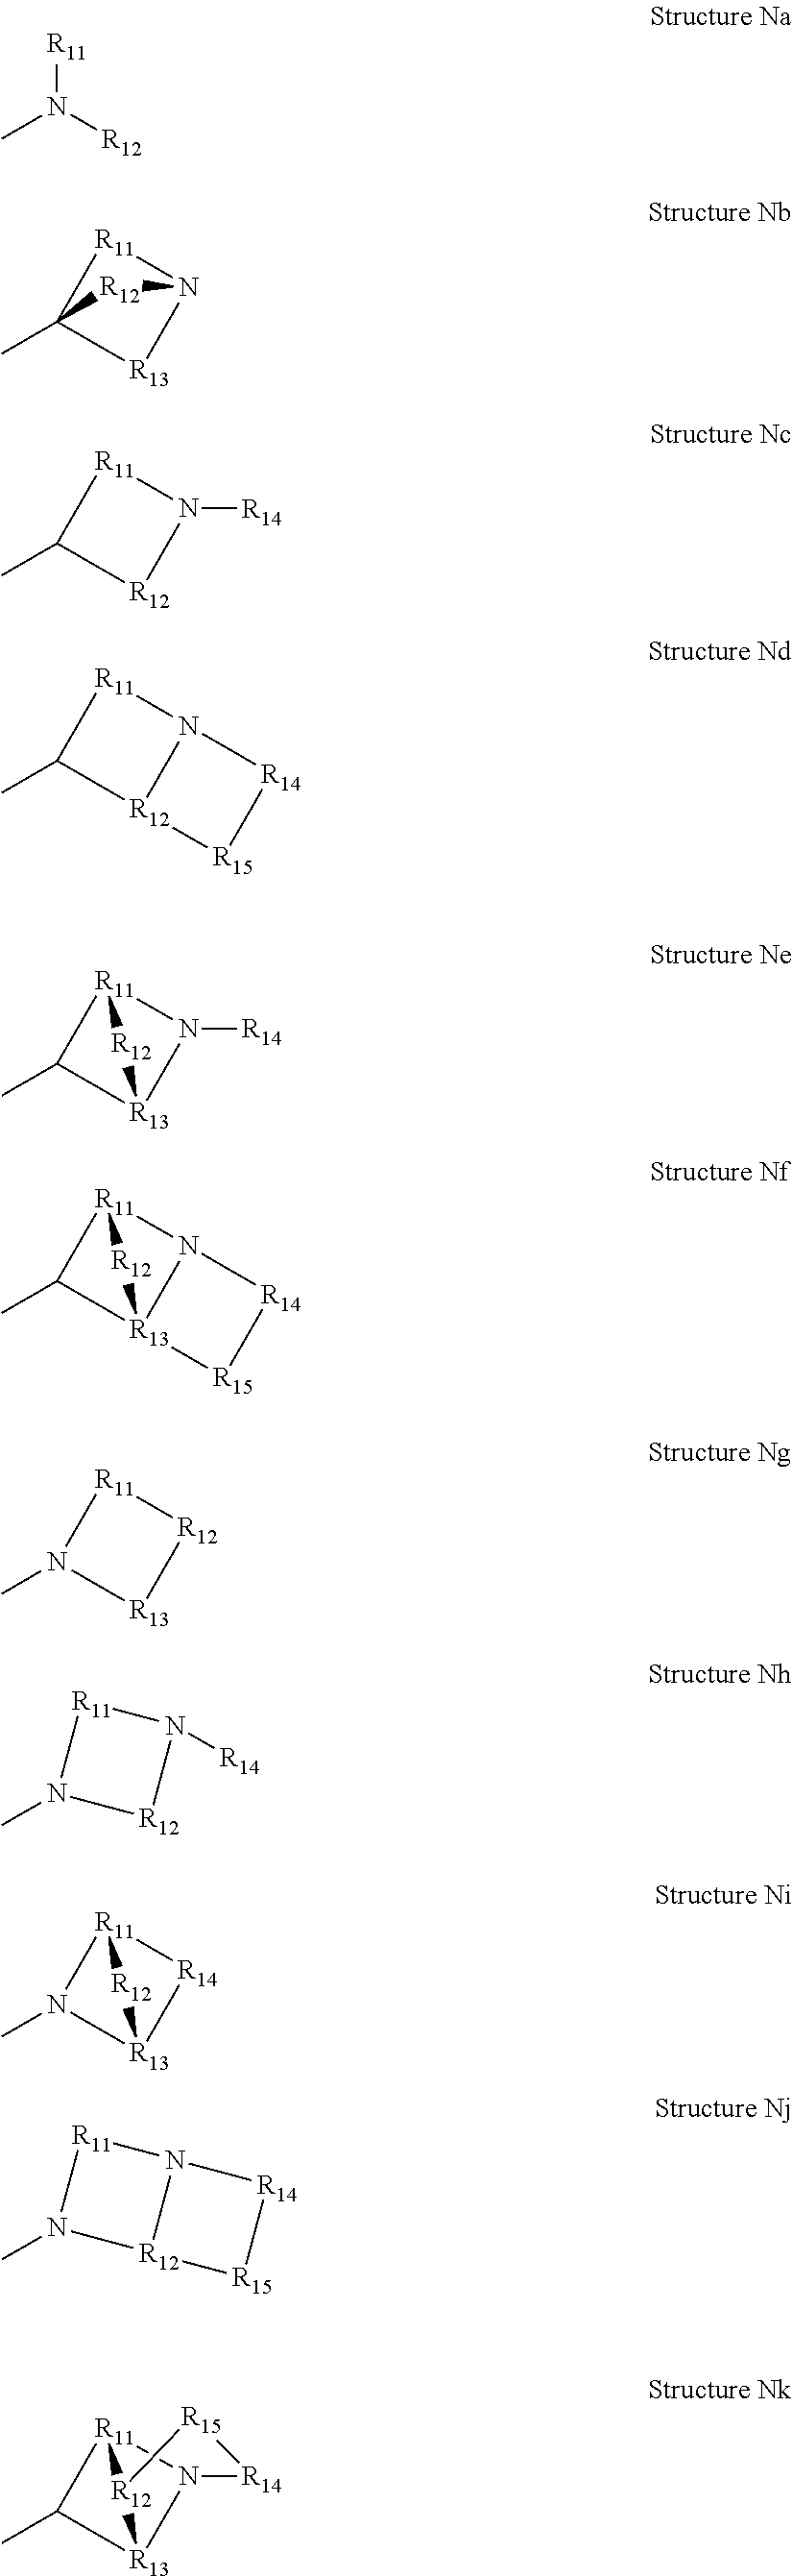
[R11]N([R12])C.C12(C)[R13]N([R11]1)[R12]2.C1(C)[R12]N([R14])[R11]1.C1(C)[R12]2N([R11]1)[R14][R15]2.C1(C)[R13]2N([R14])[R11]1[R12]2.C1(C)[R11]2[R12][R13]13[R15][R14]N23.N1(C)[R13][R12][R11]1.N1(C)[R12]N([R14])[R11]1.N1(C)[R11]2[R12][R13]1[R14]2.N1(C)[R11]N2[R12]1[R15][R14]2.C1(C)[R11]2[R12]3[R13]1N2[R14][R15]3
